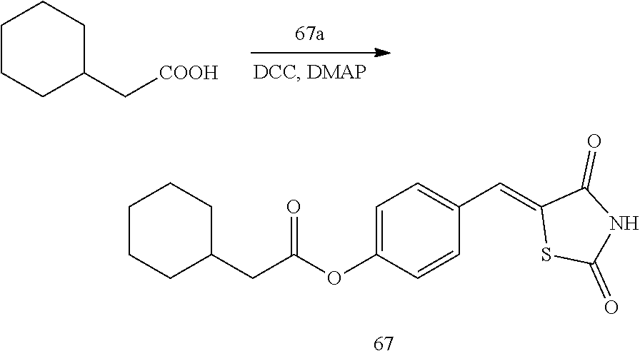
C1(C[COOH])CCCCC1.C1=CC(OC(CC2CCCCC2)=O)=CC=C1C=C1SC(=O)NC1=O
